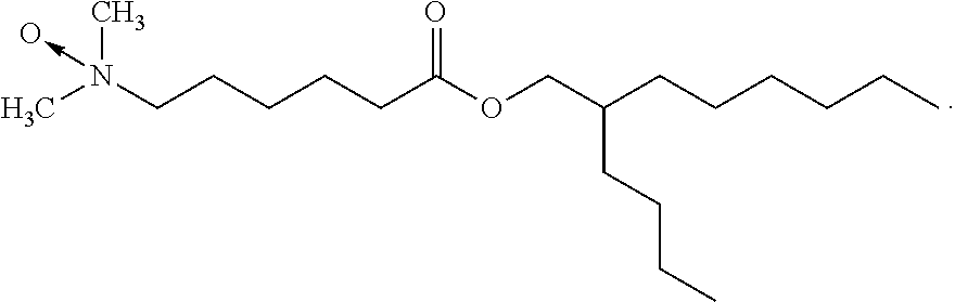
CN(->O)(CCCCCC(OCC(CCCC)CCCCCC)=O)C
